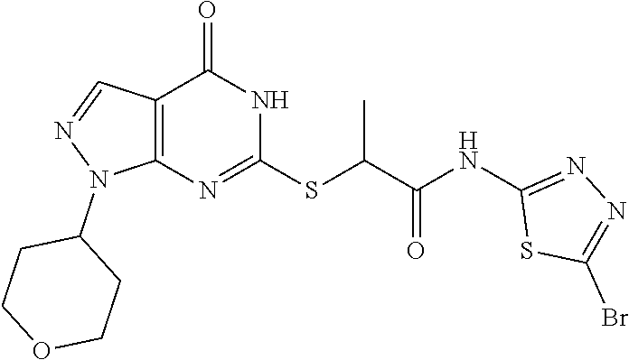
C12=C(N=C(SC(C(=O)NC3=NN=C(Br)S3)C)NC1=O)N(C1CCOCC1)N=C2
